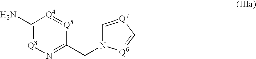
C1(N)=[Q3]N=C(CN2C=[Q7]C=[Q6]2)[Q5]=[Q4]1
